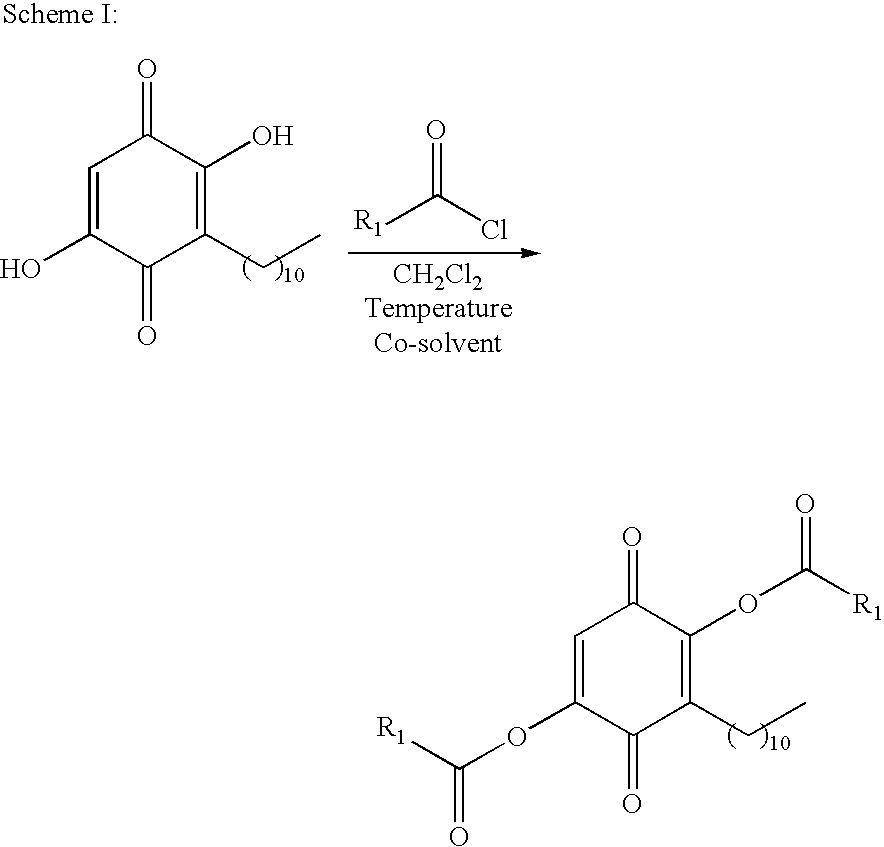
C1=C(OC(=O)[R1])C(=O)C(CC)=C(OC(=O)[R1])C1=O.C1=C(O)C(=O)C(CC)=C(O)C1=O.O=C([R1])Cl
